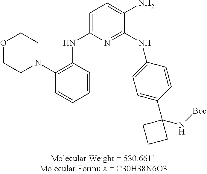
O1CCN(C2=C(NC3=CC=C(N)C(NC4=CC=C(C5(N[Boc])CCC5)C=C4)=N3)C=CC=C2)CC1
